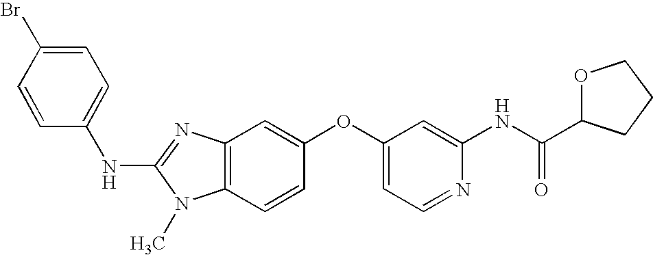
N(C1=NC2=C(N1C)C=CC(OC1=CC=NC(NC(C3OCCC3)=O)=C1)=C2)C1=CC=C(Br)C=C1
